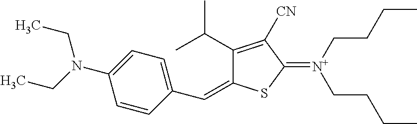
C1(C(C)C)=C([CN])C(=[N+](CCCC)CCCC)SC1=CC1=CC=C(N(CC)CC)C=C1
